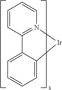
C12=N(C=CC=C1)[Ir]C1=CC=CC=C21
